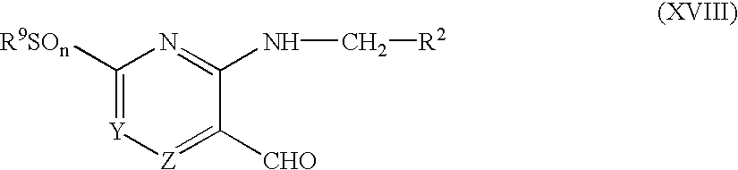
C1([R9SOn])=[Y][Z]=C([CHO])C(NC[R2])=N1
